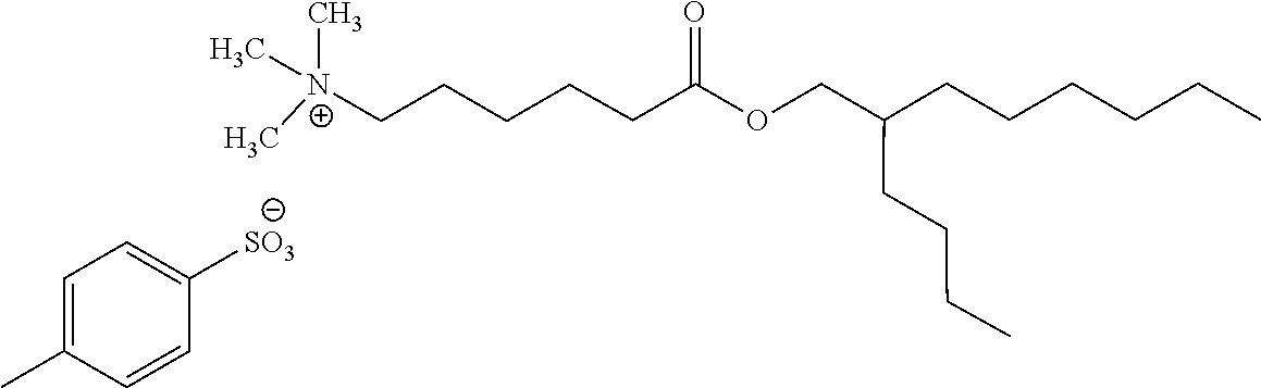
C[N+](C)(CCCCCC(=O)OCC(CCCC)CCCCCC)C.C1=CC(C)=CC=C1[SO3]
